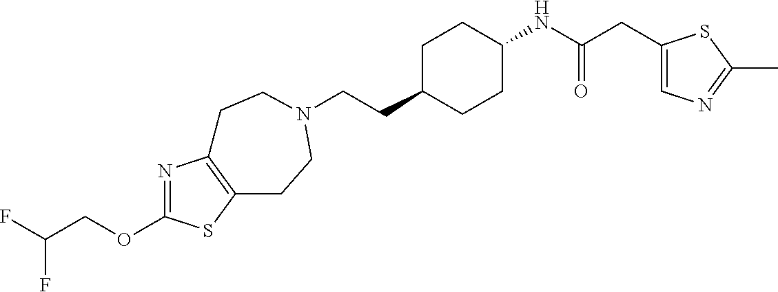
C(CC1CCC(NC(CC2=CN=C(C)S2)=O)CC1)N1CCC2=C(N=C(OCC(F)F)S2)CC1
